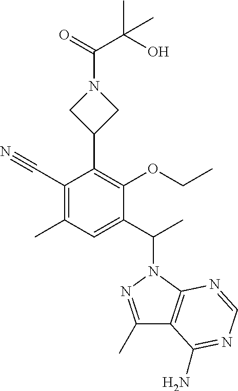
C1(C#N)=C(C)C=C(C(C)N2N=C(C)C3=C2N=CN=C3N)C(OCC)=C1C1CN(C(C(C)(C)O)=O)C1
